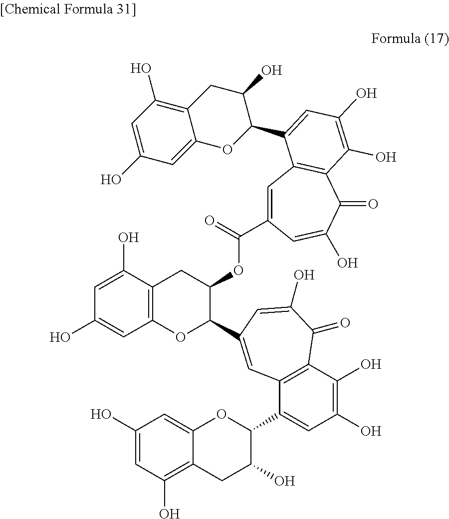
C1(O)=CC2=C(C(O)=C1)CC(OC(=O)C1=CC3=C(C(=O)C(O)=C1)C(O)=C(O)C=C3C1C(O)CC3=C(O)C=C(O)C=C3O1)C(C1=CC3=C(C(O)=C(O)C=C3C3C(O)CC4=C(O)C=C(O)C=C4O3)C(=O)C(O)=C1)O2
